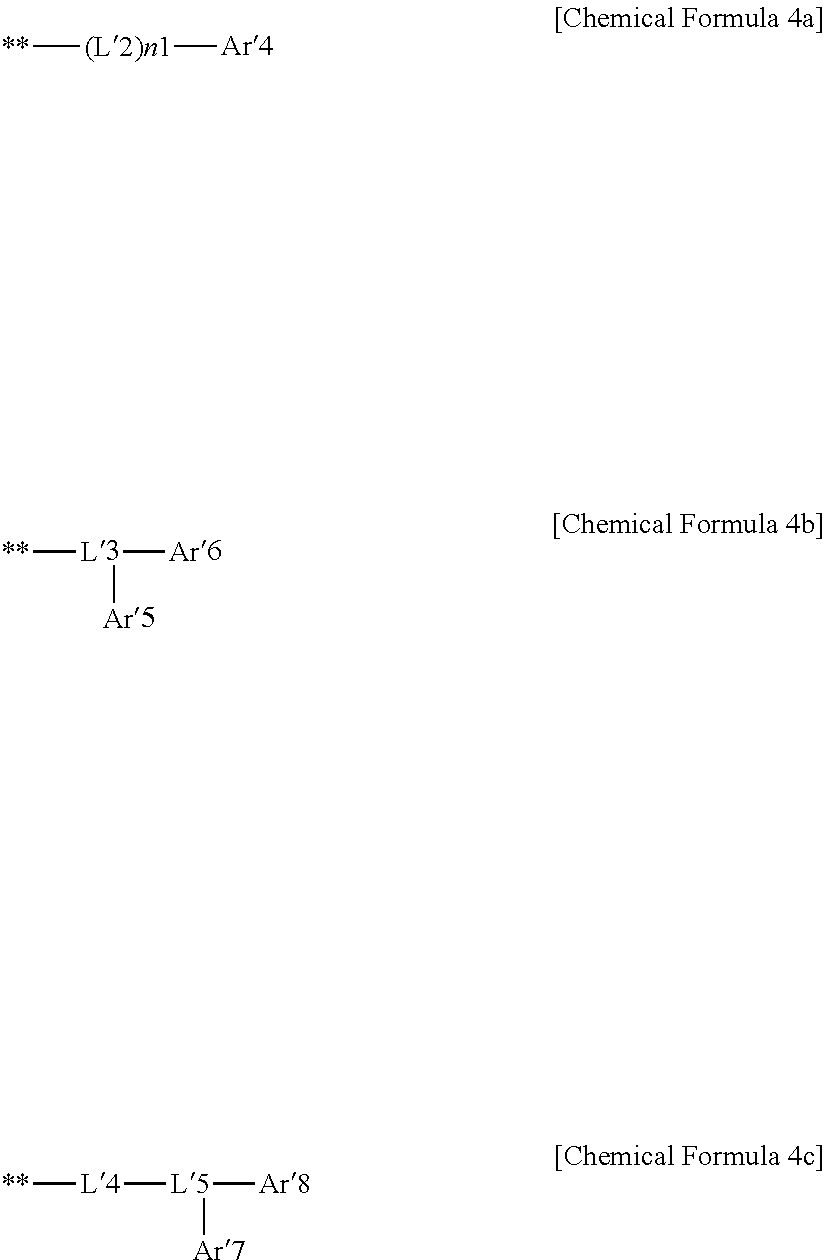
[**][(L2)n1][Ar4].[**][L3]([Ar6])[Ar5].[**][L4][L5]([Ar7])[Ar8]
